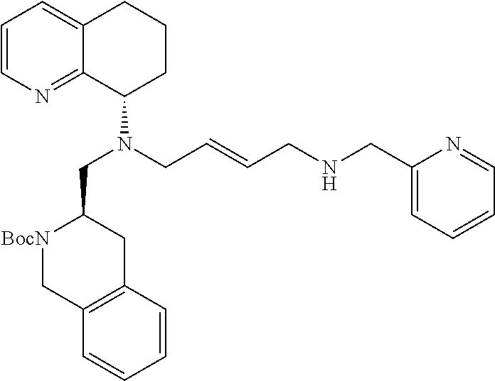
C1=CN=C2C(=C1)CCCC2N(CC1[BocN]CC2=C(C1)C=CC=C2)CC=CCNCC1=CC=CC=N1
